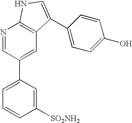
C1=C([SO2NH2])C=CC=C1C1=CC2=C(N=C1)NC=C2C1=CC=C(O)C=C1
